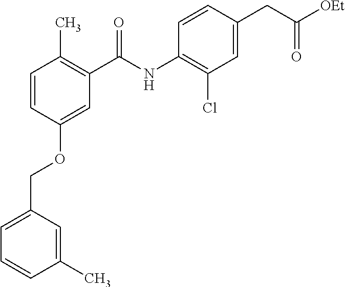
C1=C(COC2=CC(C(NC3=C(Cl)C=C(CC([OEt])=O)C=C3)=O)=C(C)C=C2)C=C(C)C=C1
